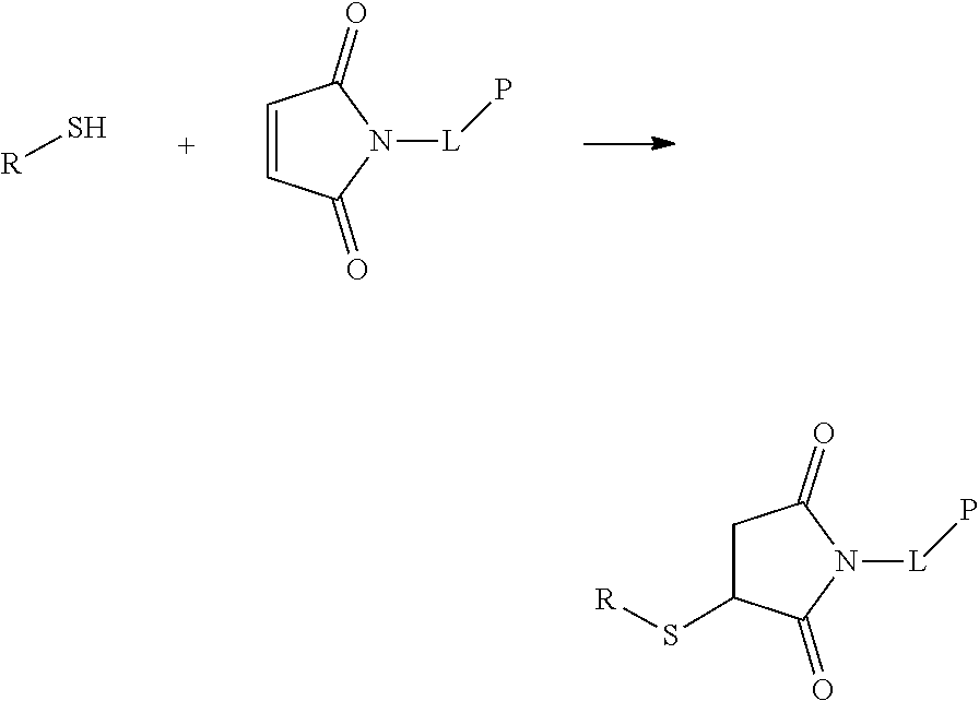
[R]S.[L](N1C(=O)C=CC1=O)P.S(C1C(=O)N([L]P)C(=O)C1)[R]
